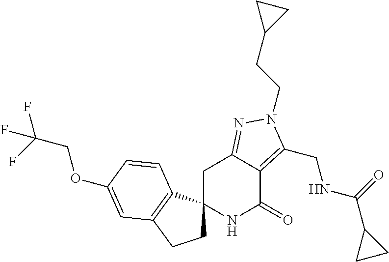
C1C2(C3=C(C1)C=C(OCC(F)(F)F)C=C3)NC(=O)C1=C(CNC(C3CC3)=O)N(CCC3CC3)N=C1C2
